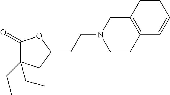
C1(=O)C(CC)(CC)CC(CCN2CCC3=C(C2)C=CC=C3)O1
